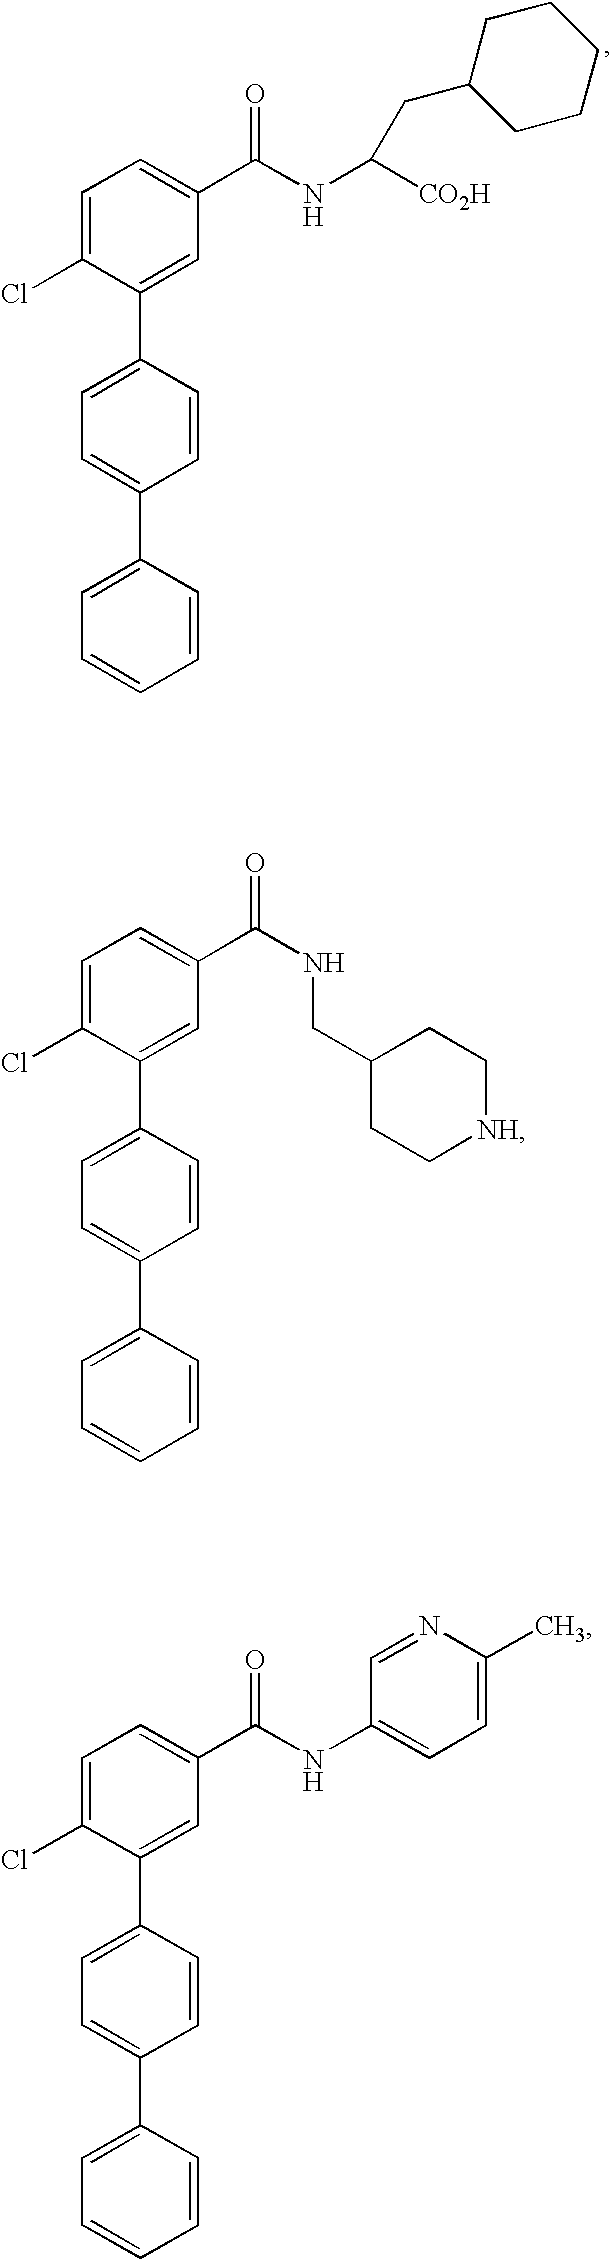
C1=C(Cl)C(C2=CC=C(C3=CC=CC=C3)C=C2)=CC(C(NC([CO2H])CC2CCCCC2)=O)=C1.C1=C(Cl)C(C2=CC=C(C3=CC=CC=C3)C=C2)=CC(C(NCC2CC[NH]CC2)=O)=C1.C1=C(Cl)C(C2=CC=C(C3=CC=CC=C3)C=C2)=CC(C(NC2=CC=C(C)N=C2)=O)=C1
